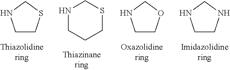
C1CSCN1.N1CCCSC1.C1COCN1.C1CNCN1
